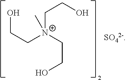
C(C[N+](CCO)(CCO)C)O.[SO42-]
